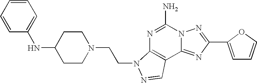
N1=C(N)N2C(=NC(C3=CC=CO3)=N2)C2=C1N(CCN1CCC(NC3=CC=CC=C3)CC1)N=C2
